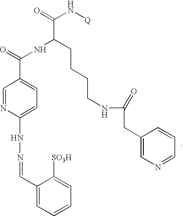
C1(C=NNC2=CC=C(C(=O)NC(CCCCNC(CC3=CN=CC=C3)=O)C(=O)N[Q])C=N2)=CC=CC=C1[SO3H]
